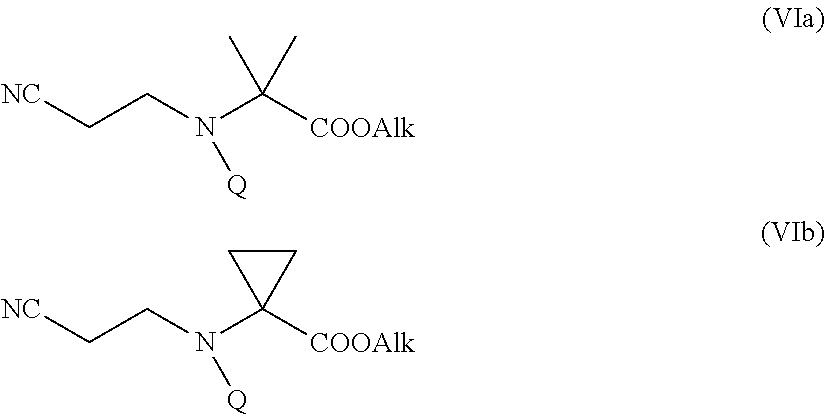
N(C([COOAlk])(C)C)(CC[NC])[Q].N(C1([COOAlk])CC1)(CC[NC])[Q]
